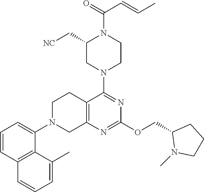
C12=C(N=C(OCC3N(C)CCC3)N=C1N1CCN(C(=O)C=CC)C(C[NC])C1)CN(C1=CC=CC3=C1C(C)=CC=C3)CC2
